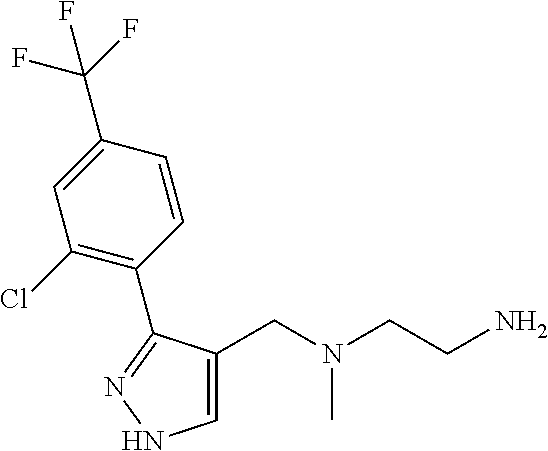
C1=C(CN(CCN)C)C(C2=C(Cl)C=C(C(F)(F)F)C=C2)=NN1
